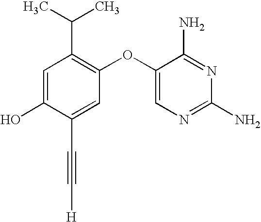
C1=C(O)C(C#C[H])=CC(OC2=CN=C(N)N=C2N)=C1C(C)C
